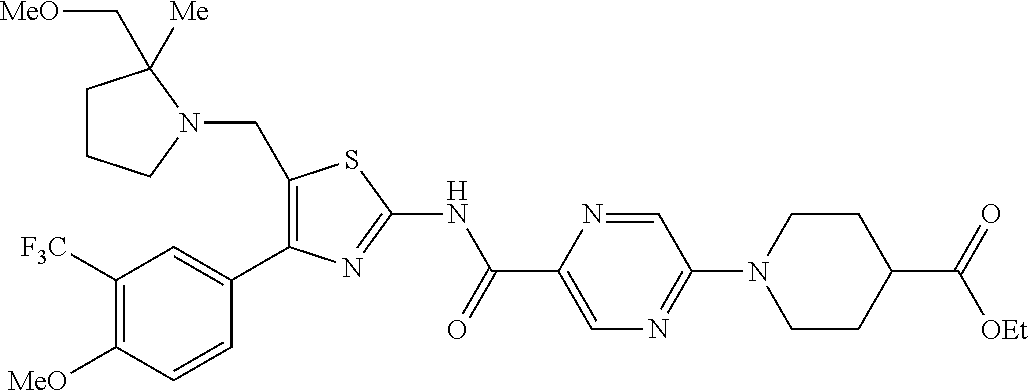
C1([F3C])=C([MeO])C=CC(C2=C(CN3CCCC3([Me])C[MeO])SC(NC(C3=CN=C(N4CCC(C(=O)[OEt])CC4)C=N3)=O)=N2)=C1
